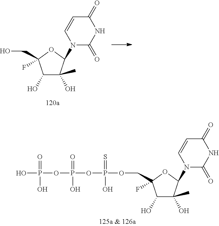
OP(OP(OP(OCC1(F)C(O)C(O)(C)C(N2C(=O)NC(=O)C=C2)O1)(=S)O)(=O)O)(=O)O.C1(O)C(O)(C)C(N2C(=O)NC(=O)C=C2)OC1(CO)F
